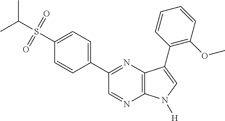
CC(S(=O)(=O)C1=CC=C(C2=NC3=C(N=C2)N([H])C=C3C2=C(OC)C=CC=C2)C=C1)C
